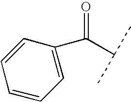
C(C(C)C)(=O)C1=CC=CC=C1
